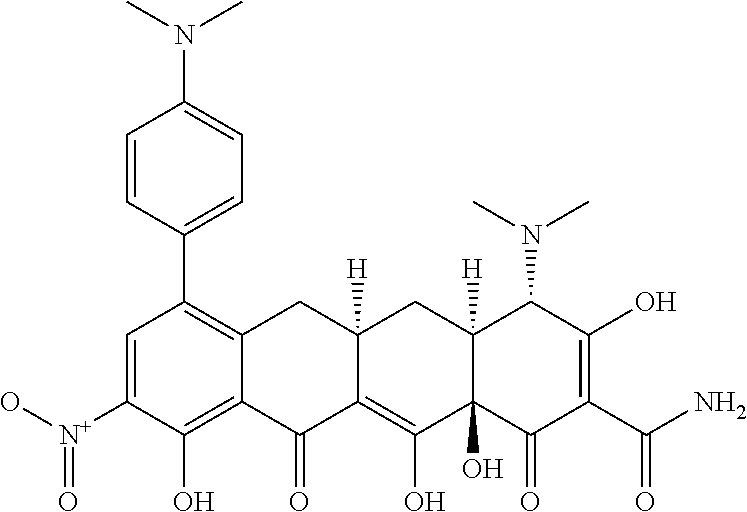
C1=C([N+](O)=O)C(O)=C2C(=C1C1=CC=C(N(C)C)C=C1)CC1([H])C(=C(O)C3(O)C([H])(C1)C(N(C)C)C(O)=C(C(N)=O)C3=O)C2=O
